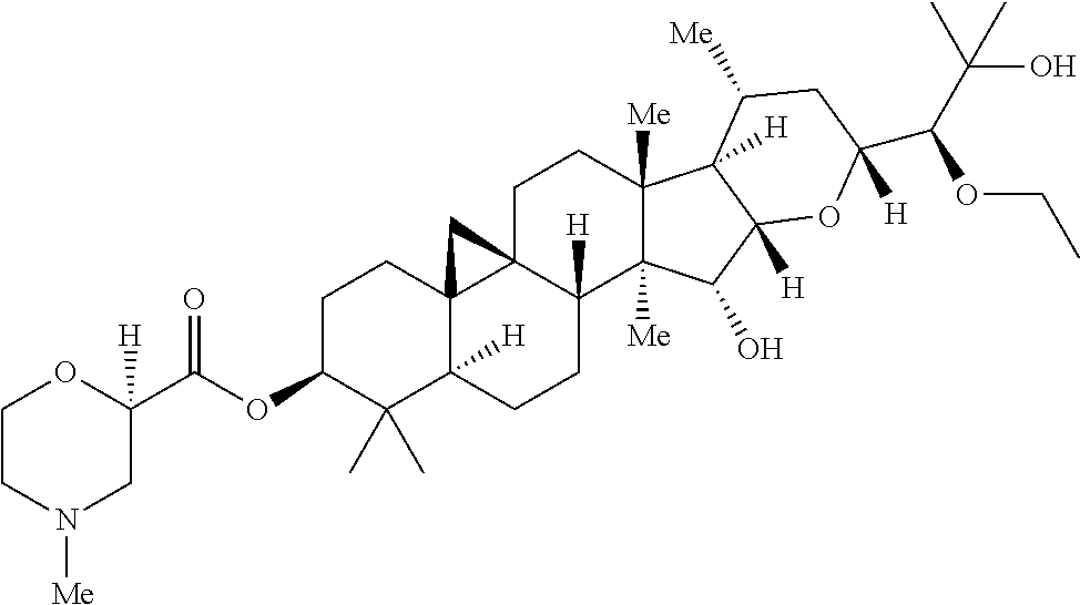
O(C1C(C)(C)C2([H])C3(CC1)C1(C([H])(CC2)C2([Me])C([Me])(CC1)C1([H])C([H])(C2O)OC(C(C(C)(O)C)OCC)([H])CC1[Me])C3)C(C1([H])OCCN([Me])C1)=O
